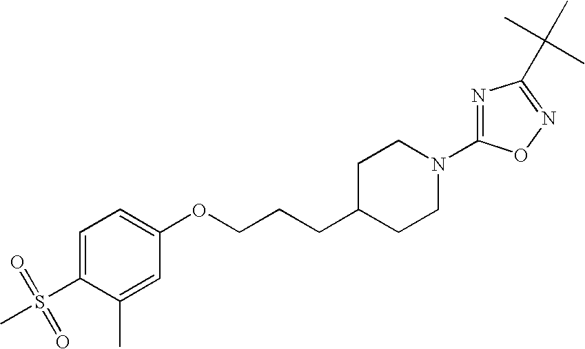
C1=C(S(=O)(=O)C)C(C)=CC(OCCCC2CCN(C3=NC(C(C)(C)C)=NO3)CC2)=C1
